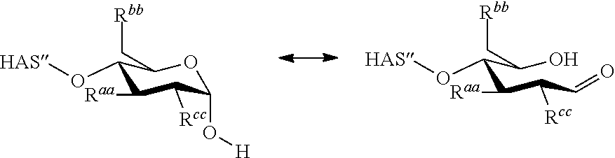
C1(O[HAS])C([Raa])C([Rcc])C(O[H])OC1C[Rbb].C(C(C(C=O)[Rcc])[Raa])(C(O)C[Rbb])O[HAS]
